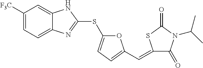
C1([F3C])=CC=C2C(=C1)NC(SC1=CC=C(C=C3SC(=O)N(C(C)C)C3=O)O1)=N2
